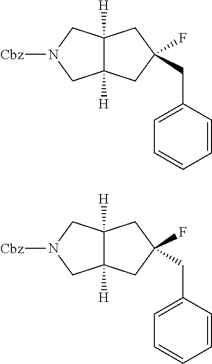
C12([H])C([H])(CN([Cbz])C1)CC(CC1=CC=CC=C1)(F)C2.C12([H])C([H])(CN([Cbz])C1)CC(CC1=CC=CC=C1)(F)C2
